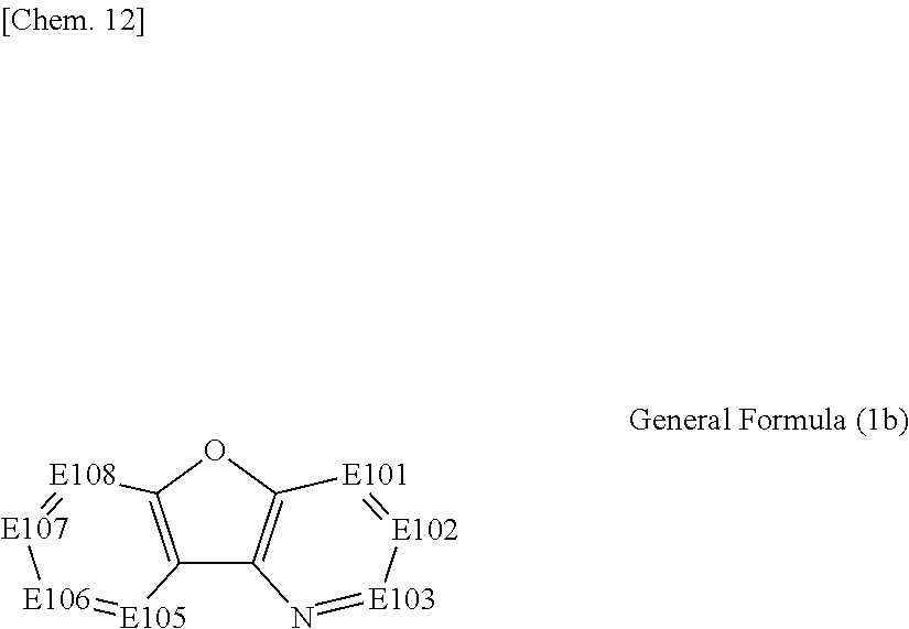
C12=C(OC3=C1N=[E103][E102]=[E101]3)[E108]=[E107][E106]=[E105]2
